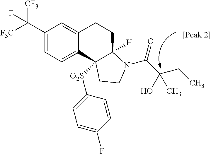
C1(C([CF3])([F3C])F)=CC=C2C(=C1)CCC1([H])C2([O2S]C2=CC=C(F)C=C2)CCN1C(C(CC)(O)C)=O
